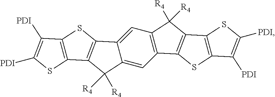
C1=C2C(=CC3=C1C([R4])([R4])C1=C3SC3=C1SC([PDI])=C3[PDI])C([R4])([R4])C1=C2SC2=C1SC([PDI])=C2[PDI]
